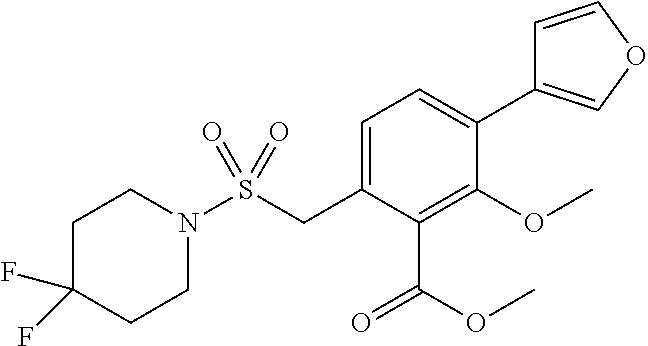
C1=C(CS(=O)(=O)N2CCC(F)(F)CC2)C(C(OC)=O)=C(OC)C(C2=COC=C2)=C1
